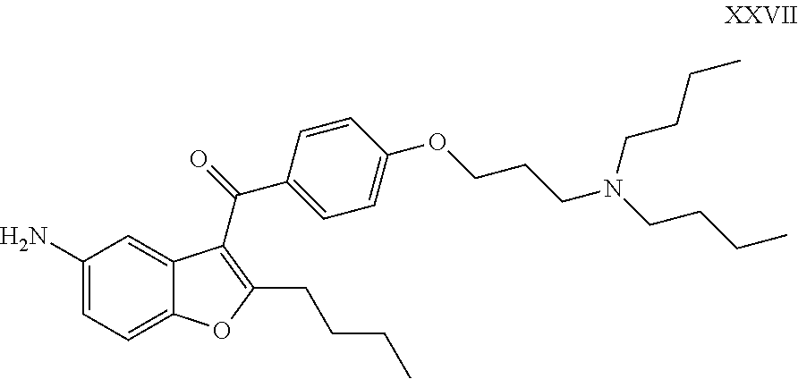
C1(N)=CC=C2C(=C1)C(C(C1=CC=C(OCCCN(CCCC)CCCC)C=C1)=O)=C(CCCC)O2
